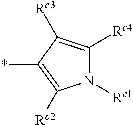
N1([Rc1])C([Rc4])=C([Rc3])C(*)=C1[Rc2]
